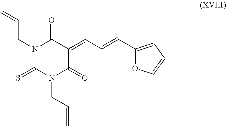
N1(CC=C)C(=S)N(CC=C)C(=O)C(=CC=CC2=CC=CO2)C1=O
